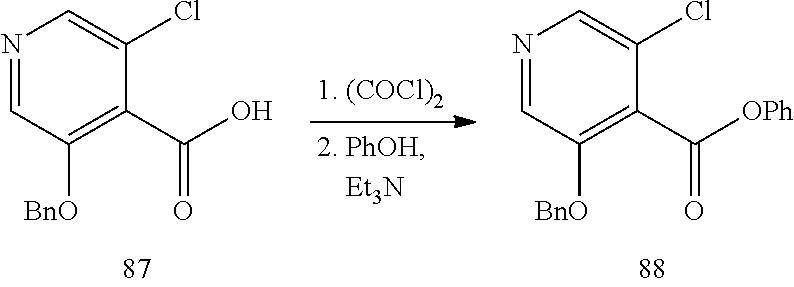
N1=CC([BnO])=C(C(O)=O)C(Cl)=C1.N1=CC([BnO])=C(C([OPh])=O)C(Cl)=C1
